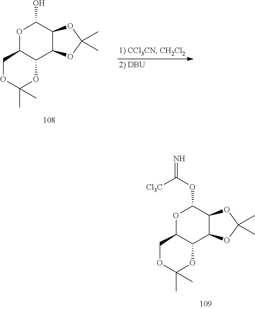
O1C2C(C3C(C1OC([Cl3C])=N)OC(C)(C)O3)OC(C)(C)OC2.O1C2C(C3C(C1O)OC(C)(C)O3)OC(C)(C)OC2
